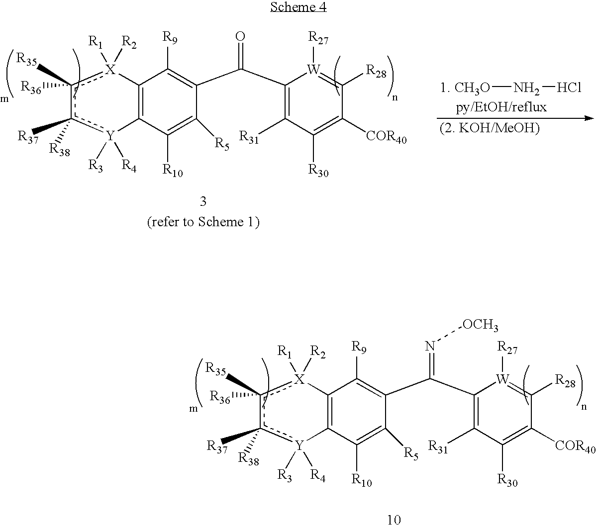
C12=C(C([R10])=C([R5])C(C(C3=C([R31])C([R30])=C([COR40])C([R28])=[W]3[R27])=N[OCH3])=C1[R9])[Y]([R3])([R4])c([R37])([R38])c([R35])([R36])[X]2([R2])[R1].[1. CH3O]NCl.C12=C(C([R10])=C([R5])C(C(C3=C([R31])C([R30])=C([COR40])C([R28])=[W]3[R27])=O)=C1[R9])[Y]([R3])([R4])c([R37])([R38])c([R35])([R36])[X]2([R2])[R1]
